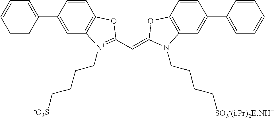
C1=CC(C2=CC=CC=C2)=CC2=C1OC(C=C1OC3=C(C=C(C4=CC=CC=C4)C=C3)N1CCCC[SO3-(i.Pr)2EtNH+])=[N+]2CCCC[-O3S]
